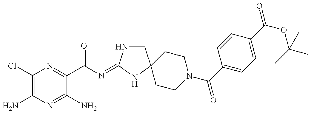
C1(Cl)=C(N)N=C(N)C(C(N=C2NCC3(N2)CCN(C(=O)C2=CC=C(C(OC(C)(C)C)=O)C=C2)CC3)=O)=N1
